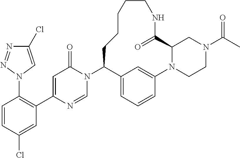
N1(C2C3=CC=CC(=C3)N3CCN(C(C)=O)CC3C(=O)NCCCCC2)C(=O)C=C(C2=C(N3C=C(Cl)N=N3)C=CC(Cl)=C2)N=C1
